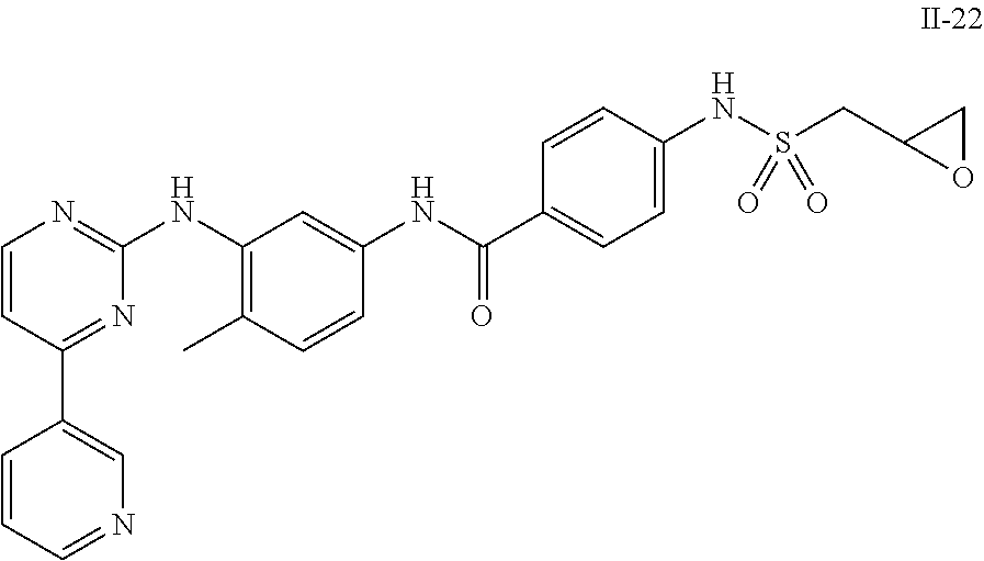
C1=CC(C2=CN=CC=C2)=NC(NC2=C(C)C=CC(NC(C3=CC=C(NS(CC4OC4)(=O)=O)C=C3)=O)=C2)=N1
